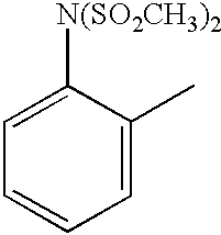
C1=C([N(SO2CH3)2])C(C)=CC=C1
